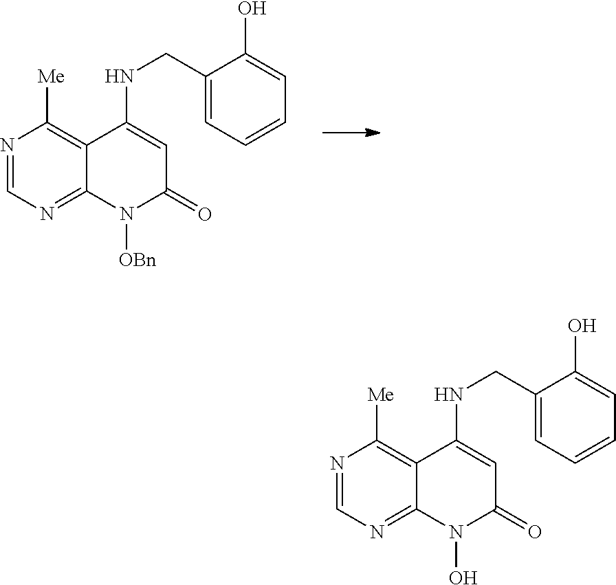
N1=CN=C2C(=C1[Me])C(NCC1=CC=CC=C1O)=CC(=O)N2[OBn].N1=CN=C2C(=C1[Me])C(NCC1=CC=CC=C1O)=CC(=O)N2O
